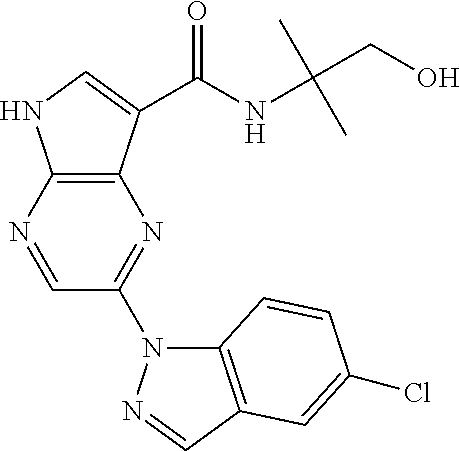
N1=CC(N2C3=C(C=N2)C=C(Cl)C=C3)=NC2=C1NC=C2C(NC(CO)(C)C)=O
